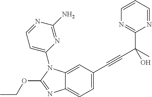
C1(C(C#CC2=CC=C3C(=C2)N(C2=CC=NC(N)=N2)C(OCC)=N3)(O)C)=NC=CC=N1
